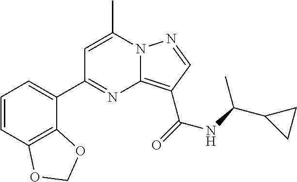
C1=C(C)N2C(=C(C(=O)NC(C3CC3)C)C=N2)N=C1C1=CC=CC2=C1OCO2
